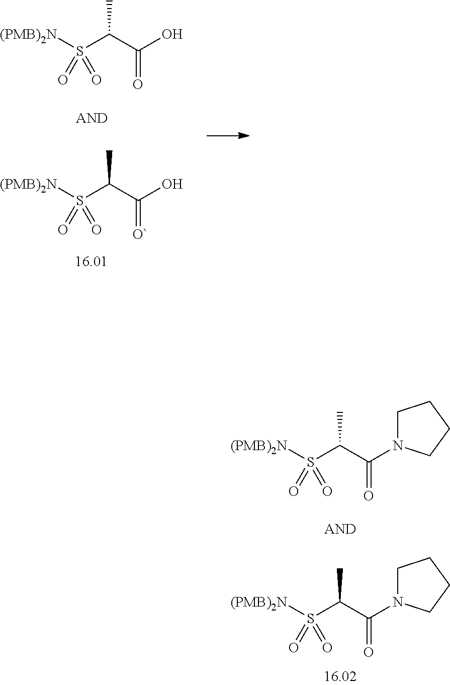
S(C(C(N1CCCC1)=O)C)([(PMB)2N])(=O)=O.S(C(C(N1CCCC1)=O)C)([(PMB)2N])(=O)=O.S(C(C(O)=O)C)([(PMB)2N])(=O)=O.S(C(C(O)=[O`])C)([(PMB)2N])(=O)=O
